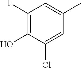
C1(F)=C(O)C(Cl)=CC(C)=C1
